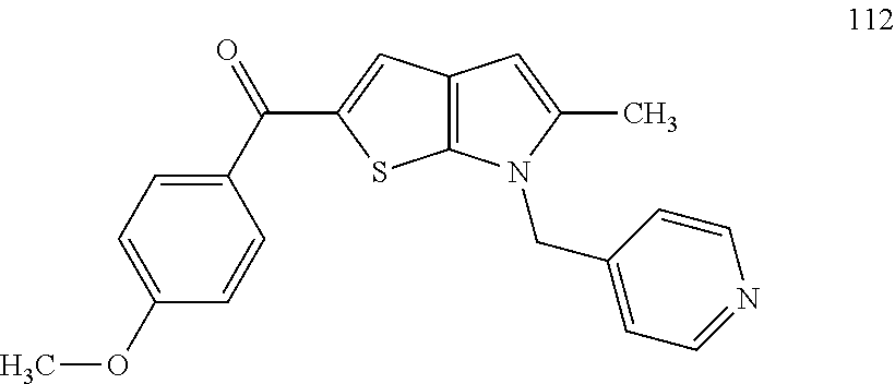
C1=C(OC)C=CC(C(=O)C2=CC3=C(S2)N(CC2=CC=NC=C2)C(C)=C3)=C1
